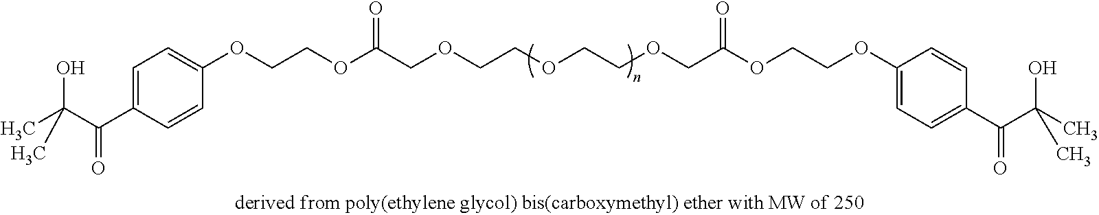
C1=C(C(C(C)(O)C)=O)C=CC(OCCOC(COCCOCCOCC(OCCOC2=CC=C(C(=O)C(O)(C)C)C=C2)=O)=O)=C1
